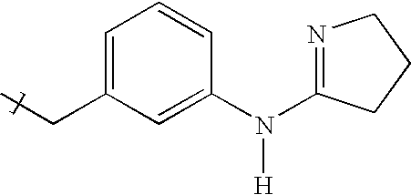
C1=C(CC)C=C(N(C2=NCCC2)[H])C=C1
